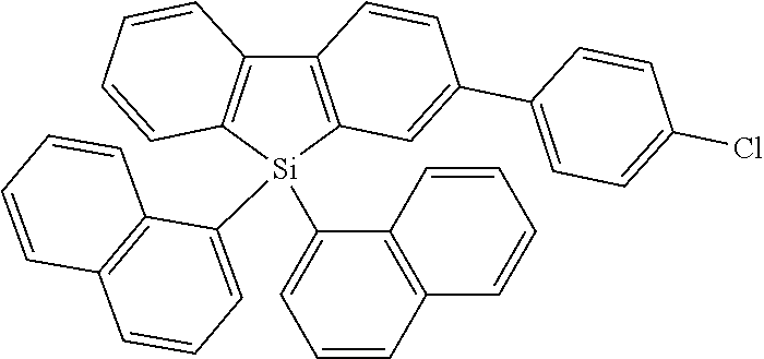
C12=C([Si](C3=CC=CC4=C3C=CC=C4)(C3=CC=CC4=C3C=CC=C4)C3=C1C=CC(C1=CC=C(Cl)C=C1)=C3)C=CC=C2
